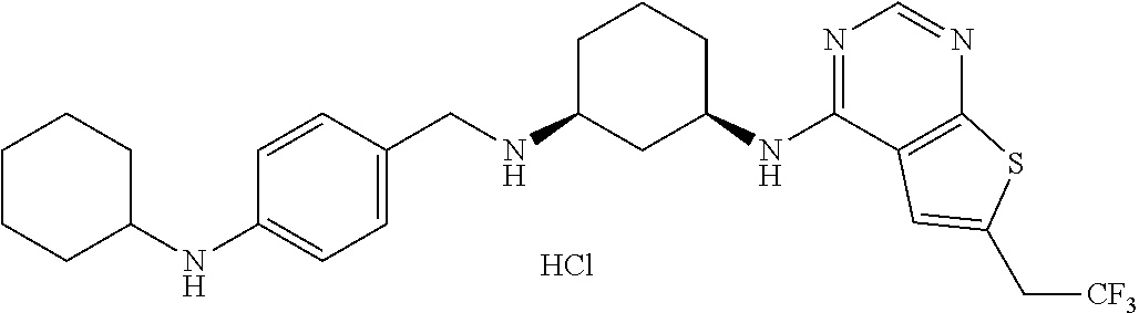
C1=CC(NC2CCCCC2)=CC=C1CNC1CC(NC2=NC=NC3=C2C=C(C[CF3])S3)CCC1.Cl
